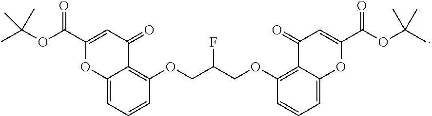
C12=CC=CC(OCC(COC3=C4C(=CC=C3)OC(C(OC(C)(C)C)=O)=CC4=O)F)=C1C(=O)C=C(C(OC(C)(C)C)=O)O2
